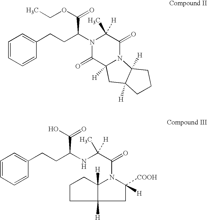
C1=CC=CC(CCC(N2C([H])(C)C(=O)N3C([H])(C2=O)CC2([H])C3([H])CCC2)C(OCC)=O)=C1.C1=CC=CC(CCC(NC(C(=O)N2C([COOH])([H])CC3([H])C2([H])CCC3)([H])C)C(O)=O)=C1
